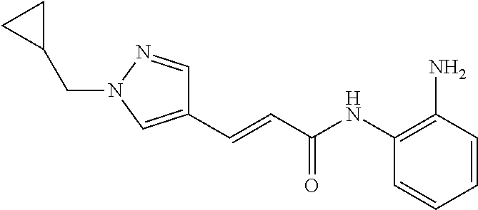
C(=CC(NC1=C(N)C=CC=C1)=O)C1=CN(CC2CC2)N=C1
